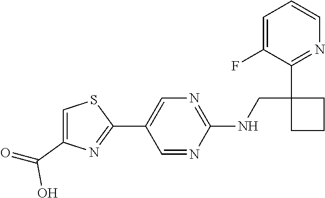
C1=C(F)C(C2(CNC3=NC=C(C4=NC(C(=O)O)=CS4)C=N3)CCC2)=NC=C1
